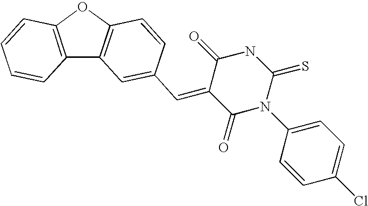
C12=C(OC3=C1C=C(C=C1C(=O)N(C4=CC=C(Cl)C=C4)C(=S)NC1=O)C=C3)C=CC=C2
